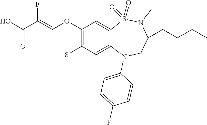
C1(OC=C(C(O)=O)F)=C(SC)C=C2C(=C1)S(=O)(=O)N(C)C(CCCC)CN2C1=CC=C(F)C=C1
